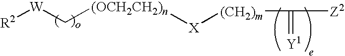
[W]([R2])C[(OCH2CH2)n][X][(CH2)m]C(=[Y1])[Z2]
